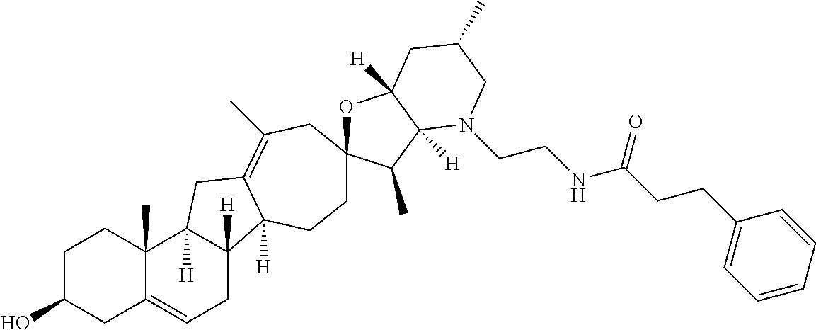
C1C(O)CC2=CCC3([H])C([H])(C2(C)C1)CC1=C(C)CC2(OC4([H])C([H])(C2C)N(CCNC(CCC2=CC=CC=C2)=O)CC(C)C4)CCC31[H]
